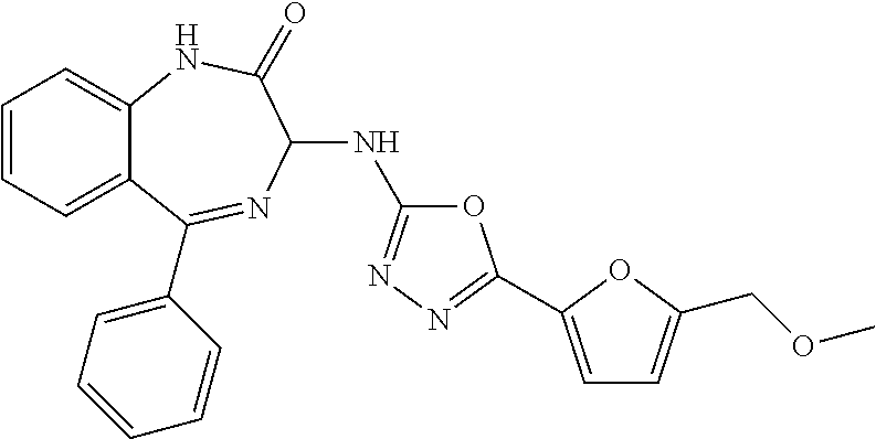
C1=CC=C2C(=C1)NC(=O)C(NC1=NN=C(C3=CC=C(COC)O3)O1)N=C2C1=CC=CC=C1
